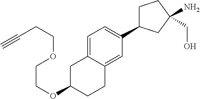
C1=C2C(=CC(C3CCC(N)(CO)C3)=C1)CCC(OCCOCCC#C)C2
